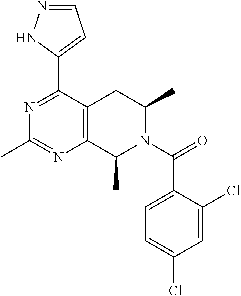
C1(C2=CC=NN2)=NC(C)=NC2=C1CC(C)N(C(C1=CC=C(Cl)C=C1Cl)=O)C2C
